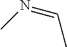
CN=CC
